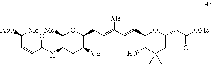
C1(C=CC(=CCC2C([Me])CC(NC(C=CC([AcO])[Me])=O)C([Me])O2)[Me])C(O)C2(CC(CC([OMe])=O)O1)CC2
